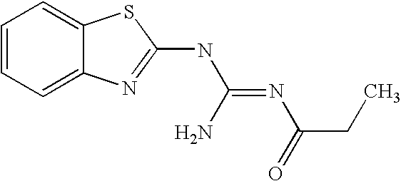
C1=CC=C2C(=C1)SC(NC(=NC(CC)=O)N)=N2
